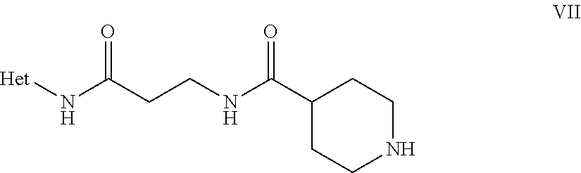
[Het]NC(=O)CCNC(=O)C1CCNCC1
